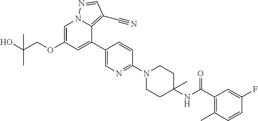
C1=C(OCC(O)(C)C)C=C(C2=CN=C(N3CCC(NC(=O)C4=C(C)C=CC(F)=C4)(C)CC3)C=C2)C2=C(C#N)C=NN12
